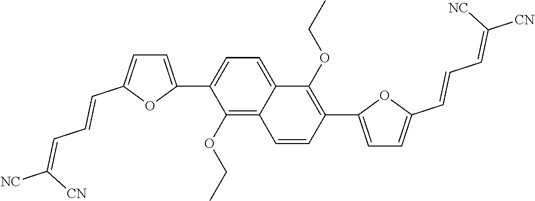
C1=C(C2=CC=C3C(=C2OCC)C=CC(C2=CC=C(C=CC=C([CN])[NC])O2)=C3OCC)OC(C=CC=C([NC])[CN])=C1
